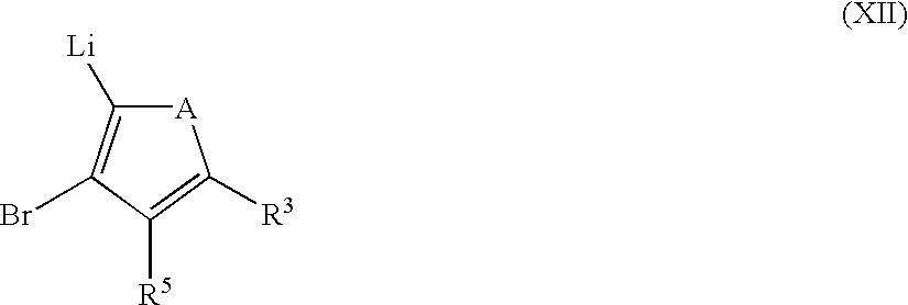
[A]1C([Li])=C(Br)C([R5])=C1[R3]
